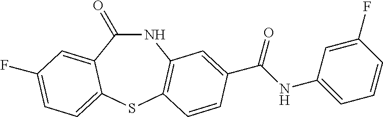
N1C(=O)C2=CC(F)=CC=C2SC2=C1C=C(C(NC1=CC=CC(F)=C1)=O)C=C2
